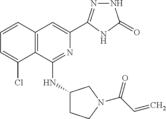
C1=CC2=C(C(Cl)=C1)C(NC1CCN(C(C=C)=O)C1)=NC(C1=NNC(=O)N1)=C2
